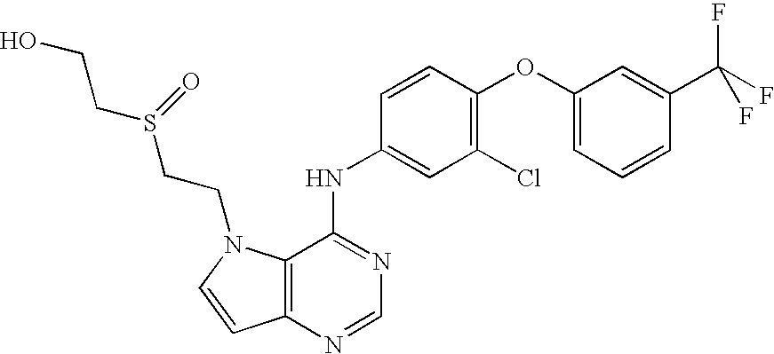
C12=C(N=CN=C1NC1=CC(Cl)=C(OC3=CC=CC(C(F)(F)F)=C3)C=C1)C=CN2CCS(CCO)=O
